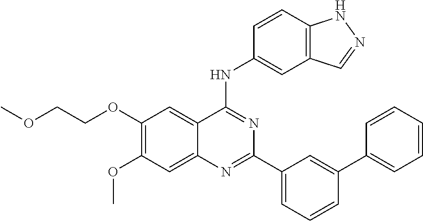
C1(C2=CC(C3=NC4=CC(OC)=C(OCCOC)C=C4C(NC4=CC5=C(C=C4)NN=C5)=N3)=CC=C2)=CC=CC=C1
